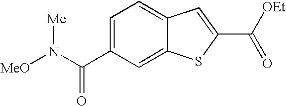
C1=C(C(N([MeO])[Me])=O)C=C2C(=C1)C=C(C(=O)[OEt])S2
